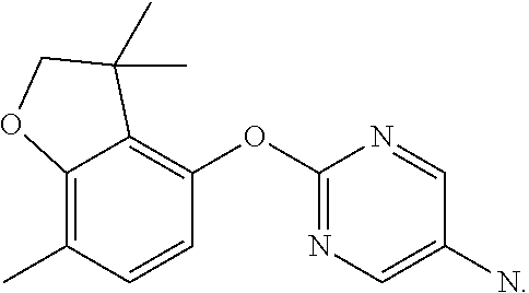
C12=C(C)C=CC(OC3=NC=C(N)C=N3)=C1C(C)(C)CO2
